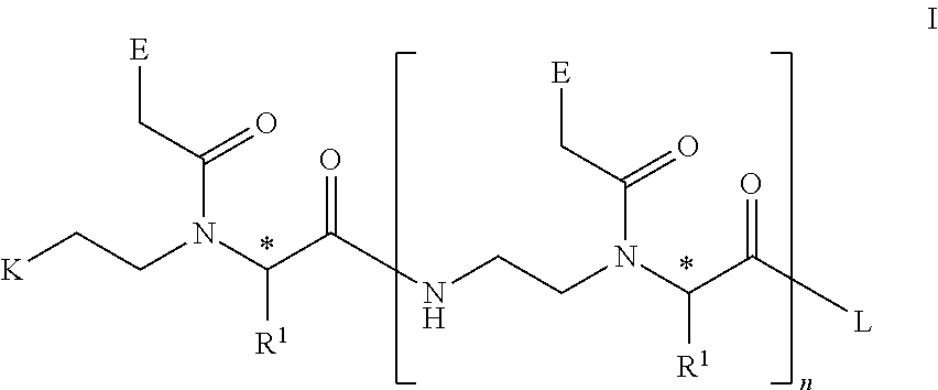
C(N(C(C(=O)[L])[R1])CCNC(C(N(CC[K])C(C[E])=O)[R1])=O)(C[E])=O
